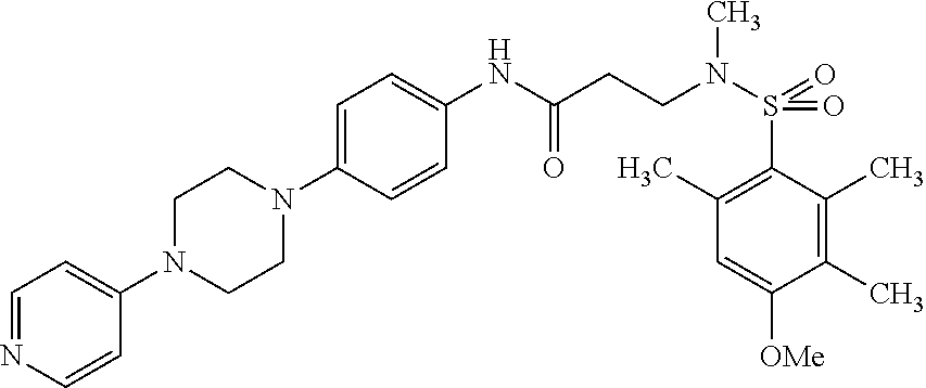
C1N(C2=CC=NC=C2)CCN(C2=CC=C(NC(CCN(S(=O)(=O)C3=C(C)C=C([OMe])C(C)=C3C)C)=O)C=C2)C1
